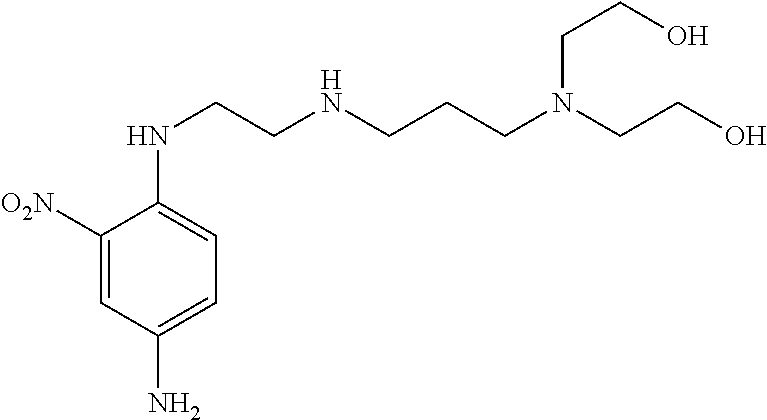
C1([O2N])=CC(N)=CC=C1NCCNCCCN(CCO)CCO
